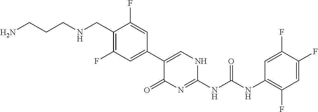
NCCCNCC1=C(F)C=C(C2=CNC(NC(NC3=C(F)C=C(F)C(F)=C3)=O)=NC2=O)C=C1F
